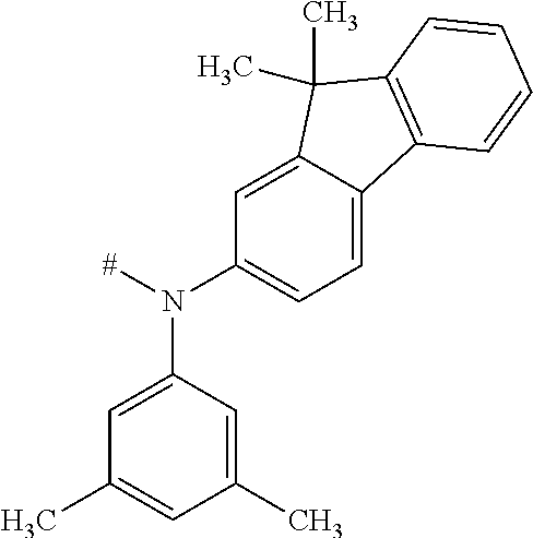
N(C1=CC(C)=CC(C)=C1)([#])C1=CC=C2C(=C1)C(C)(C)C1=C2C=CC=C1
